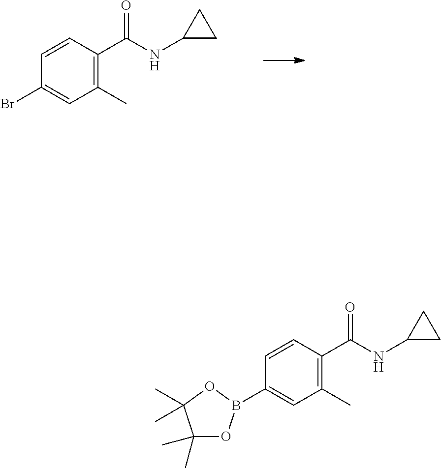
C1=CC(C(NC2CC2)=O)=C(C)C=C1Br.C1=CC(C(NC2CC2)=O)=C(C)C=C1B1OC(C)(C)C(C)(C)O1
